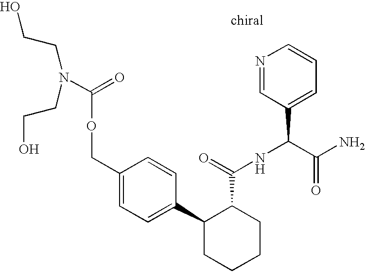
C1(C2=CC=C(COC(=O)N(CCO)CCO)C=C2)CCCCC1C(=O)NC(C(N)=O)C1=CC=CN=C1
